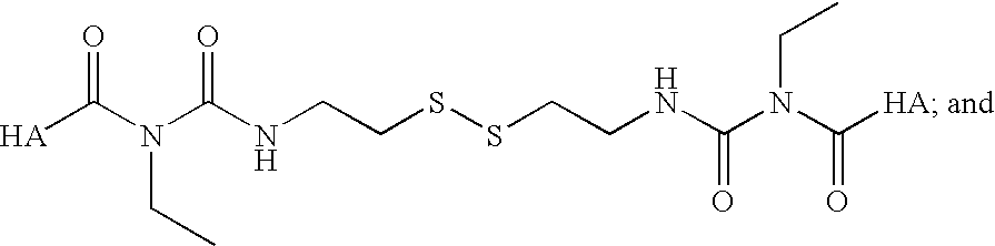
[HA]C(N(C(NCCSSCCNC(=O)N(C([HA])=O)CC)=O)CC)=O
